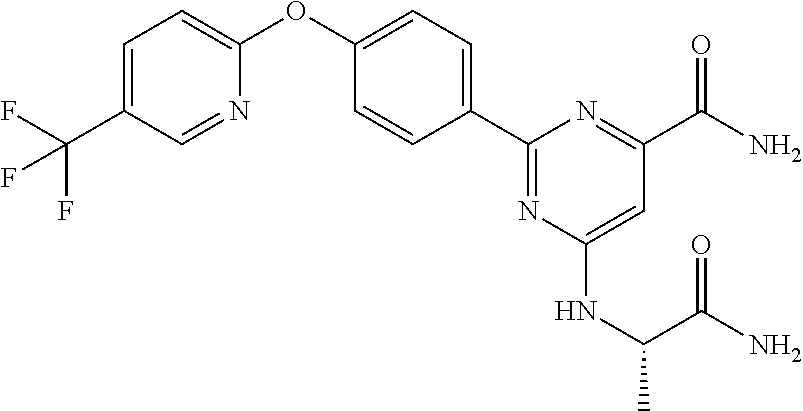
C1=C(C(F)(F)F)C=NC(OC2=CC=C(C3=NC(NC(C(N)=O)C)=CC(C(N)=O)=N3)C=C2)=C1
